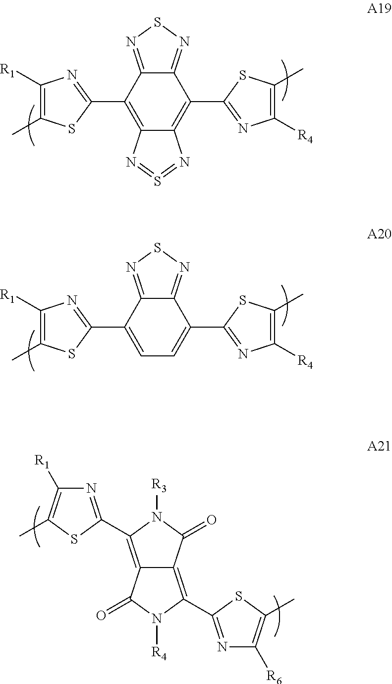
C12=NSN=C1C(C1=NC([R4])=C(C)S1)=C1C(=C2C2=NC([R1])=C(C)S2)N=S=N1.C12=NSN=C1C(C1=NC([R4])=C(C)S1)=CC=C2C1=NC([R1])=C(C)S1.N1=C(C2=C3C(=C(C4=NC([R6])=C(C)S4)N([R4])C3=O)C(=O)N2[R3])SC(C)=C1[R1]
